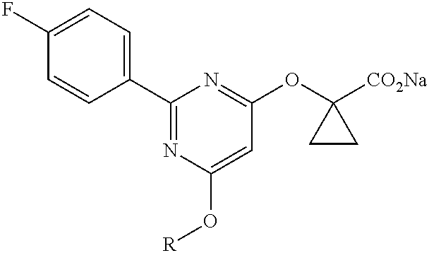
C1(F)=CC=C(C2=NC(O[R])=CC(OC3([CO2Na])CC3)=N2)C=C1
